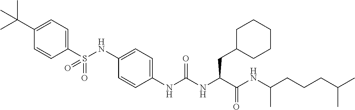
C1(S(NC2=CC=C(NC(NC(C(NC(CCCC(C)C)C)=O)CC3CCCCC3)=O)C=C2)(=O)=O)=CC=C(C(C)(C)C)C=C1
